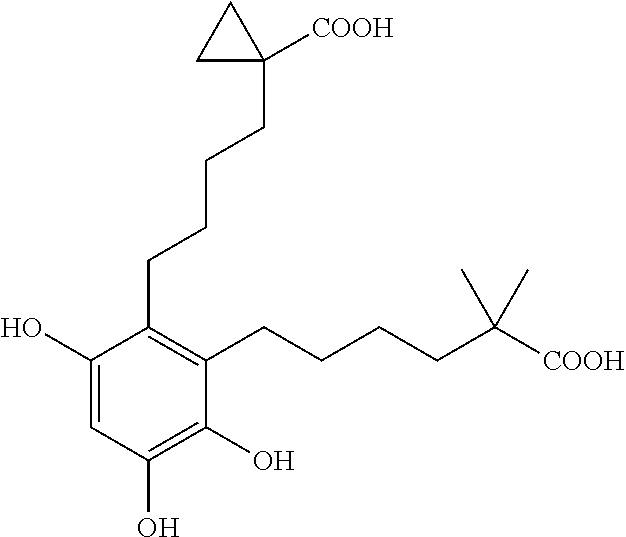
C1(O)=CC(O)=C(O)C(CCCCC([COOH])(C)C)=C1CCCCC1([COOH])CC1
